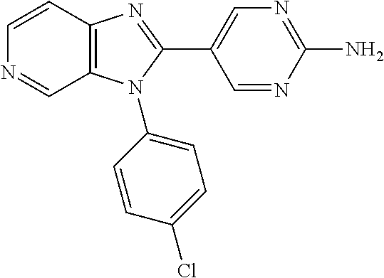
C12=C(C=CN=C1)N=C(C1=CN=C(N)N=C1)N2C1=CC=C(Cl)C=C1
